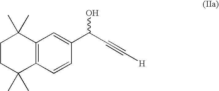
C1CC(C)(C)C2=C(C1(C)C)C=C(C(C#C[H])O)C=C2
